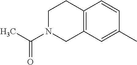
C1N(C(C)=O)CC2=C(C1)C=CC(C)=C2
